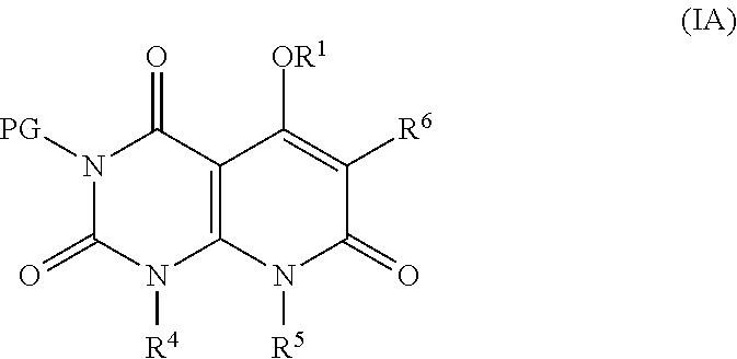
N1([PG])C(=O)C2=C(N([R4])C1=O)N([R5])C(=O)C([R6])=C2[OR1]
